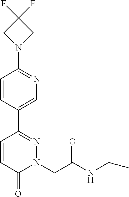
C1=CC(C2=NN(CC(NCC)=O)C(=O)C=C2)=CN=C1N1CC(F)(F)C1
